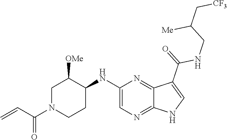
C1N(C(C=C)=O)CCC(NC2=CN=C3C(=N2)C(C(=O)NCC(C[CF3])[Me])=CN3)C1[OMe]
